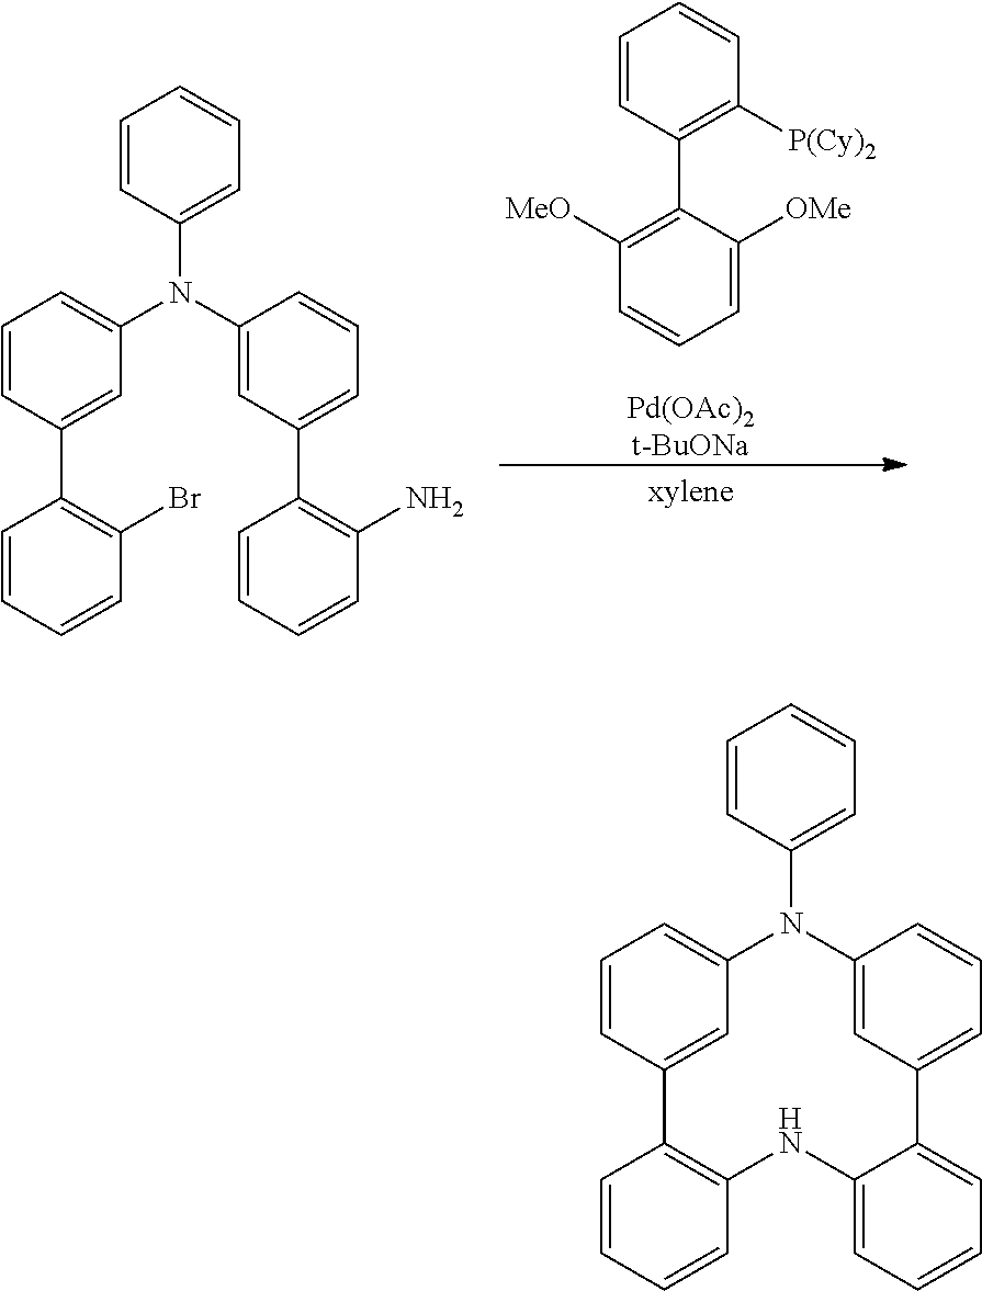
N(C1=CC=CC(C2=C(Br)C=CC=C2)=C1)(C1=CC(C2=C(N)C=CC=C2)=CC=C1)C1=CC=CC=C1.C1=CC(C2=C([MeO])C=CC=C2[OMe])=C([P(Cy)2])C=C1.[Pd(OAc)2t-BuONa].N1(C2=CC=CC=C2)C2=CC=CC(=C2)C2=C(C=CC=C2)NC2=CC=CC=C2C2=CC=CC1=C2
